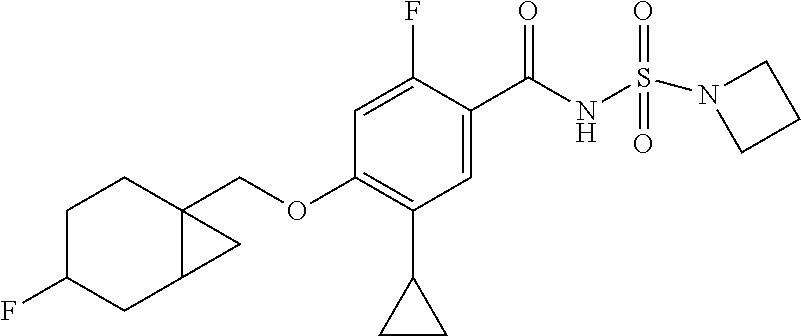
C1(F)CC2C(COC3=C(C4CC4)C=C(C(NS(N4CCC4)(=O)=O)=O)C(F)=C3)(CC1)C2
